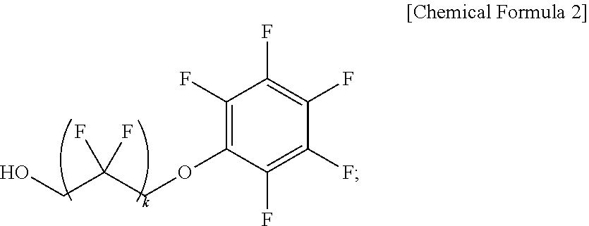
OCC(COC1=C(F)C(F)=C(F)C(F)=C1F)(F)F
